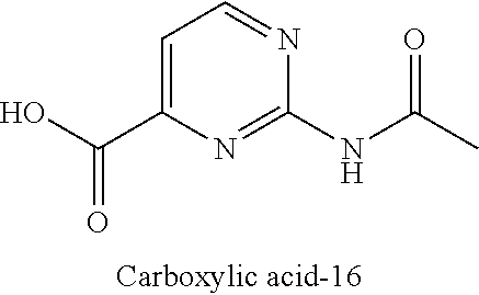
C1=C(C(O)=O)N=C(NC(C)=O)N=C1
